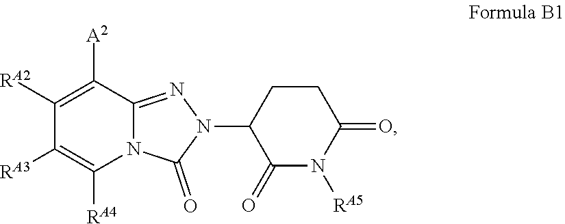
N1([RA5])C(=O)C(N2N=C3C([A2])=C([RA2])C([RA3])=C([RA4])N3C2=O)CCC1=O
